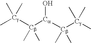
C[Cg]([Cb]([Ca]([Cb]([Cg](C)(C)C)(C)C)O)(C)C)(C)C
